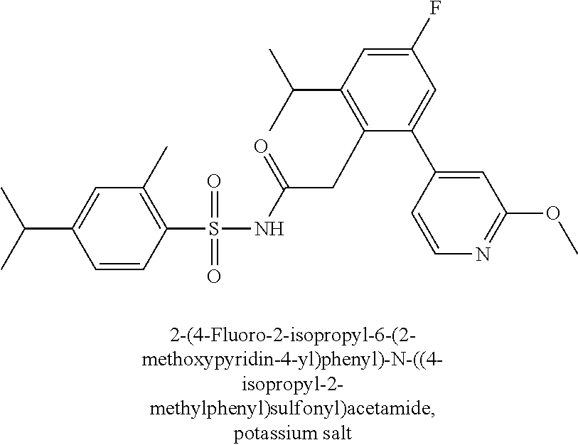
S(=O)(=O)(NC(CC1=C(C(C)C)C=C(F)C=C1C1=CC(OC)=NC=C1)=O)C1=C(C)C=C(C(C)C)C=C1
